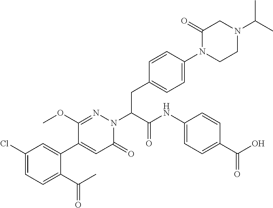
C1(Cl)=CC=C(C(C)=O)C(C2=CC(=O)N(C(CC3=CC=C(N4C(=O)CN(C(C)C)CC4)C=C3)C(NC3=CC=C(C(O)=O)C=C3)=O)N=C2OC)=C1
